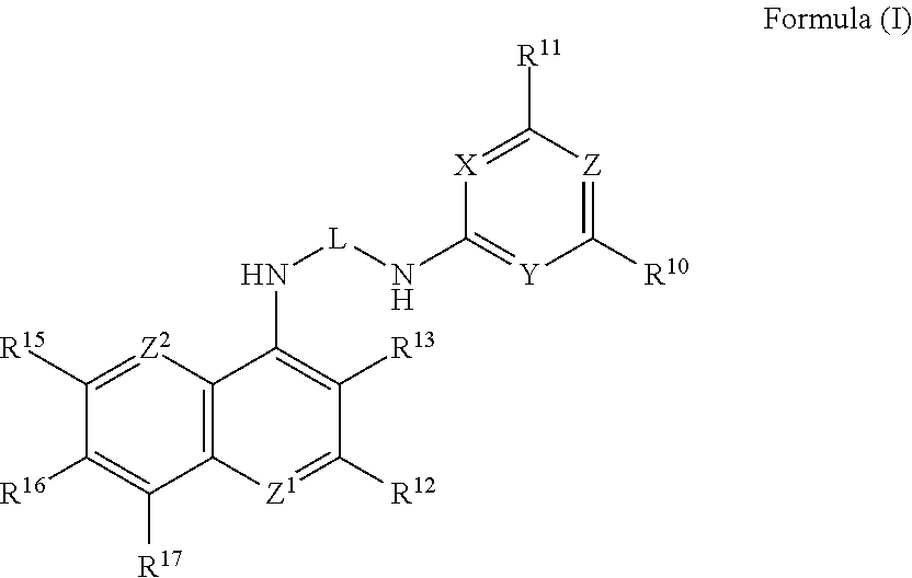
[Z2]1=C([R15])C([R16])=C([R17])C2=C1C(N[L]NC1=[Y]C([R10])=[Z]C([R11])=[X]1)=C([R13])C([R12])=[Z1]2
